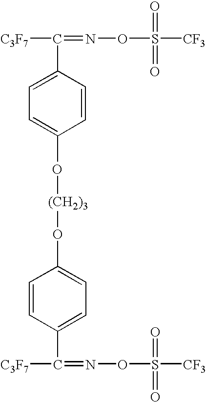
[C3F7]C(=NOS(=O)(=O)[CF3])C1=CC=C(O[(CH2)3]OC2=CC=C(C([C3F7])=NOS(=O)(=O)[CF3])C=C2)C=C1
